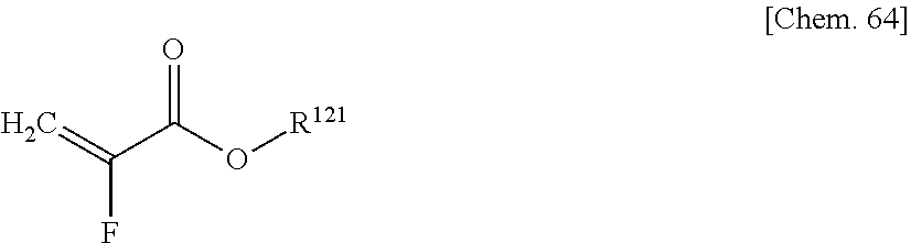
C(=C)(C(=O)O[R121])F
